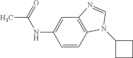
CC(=O)NC1=CC2=C(C=C1)N(C1CCC1)C=N2
